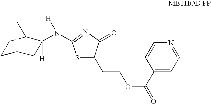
C1C2CC(C1)C(N(C1=NC(=O)C(C)(CCOC(=O)C3=CC=NC=C3)S1)[H])([H])C2
